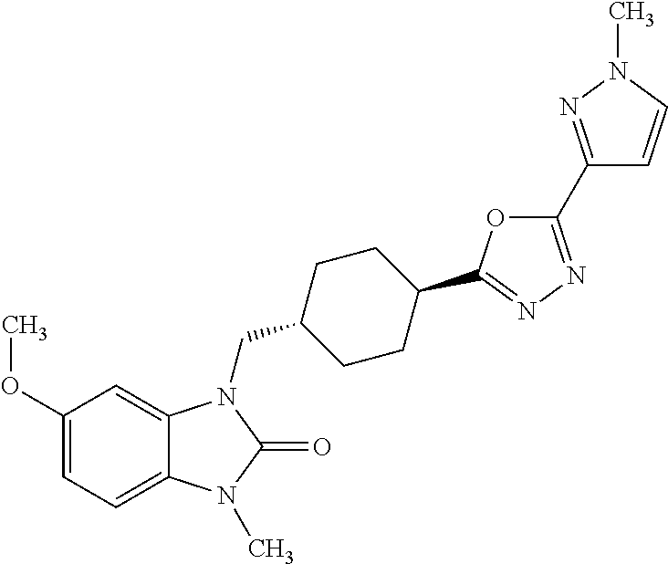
C1(OC)=CC=C2C(=C1)N(CC1CCC(C3=NN=C(C4=NN(C)C=C4)O3)CC1)C(=O)N2C
